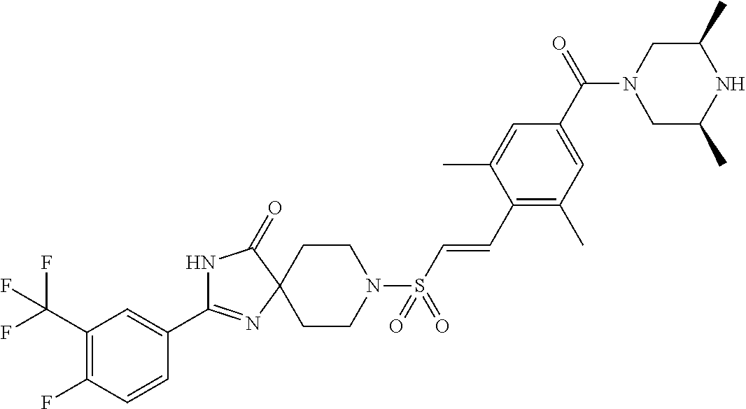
C1=CC(C2=NC3(C(=O)N2)CCN(S(=O)(=O)C=CC2=C(C)C=C(C(=O)N4CC(C)NC(C)C4)C=C2C)CC3)=CC(C(F)(F)F)=C1F
